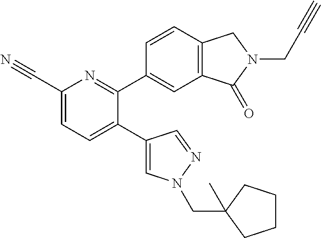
C1(C#N)=CC=C(C2=CN(CC3(C)CCCC3)N=C2)C(C2=CC3=C(C=C2)CN(CC#C)C3=O)=N1
